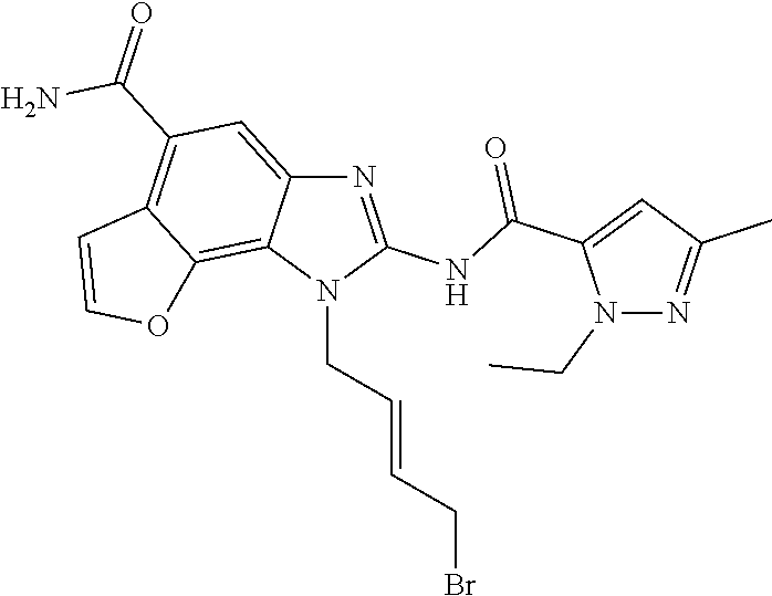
N1=C(NC(C2=CC(C)=NN2CC)=O)N(CC=CCBr)C2=C3C(=C(C(=O)N)C=C12)C=CO3
